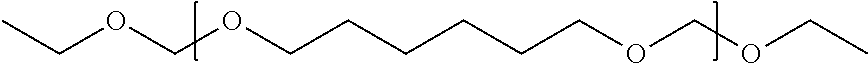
CCOCOCCCCCCOCOCC
